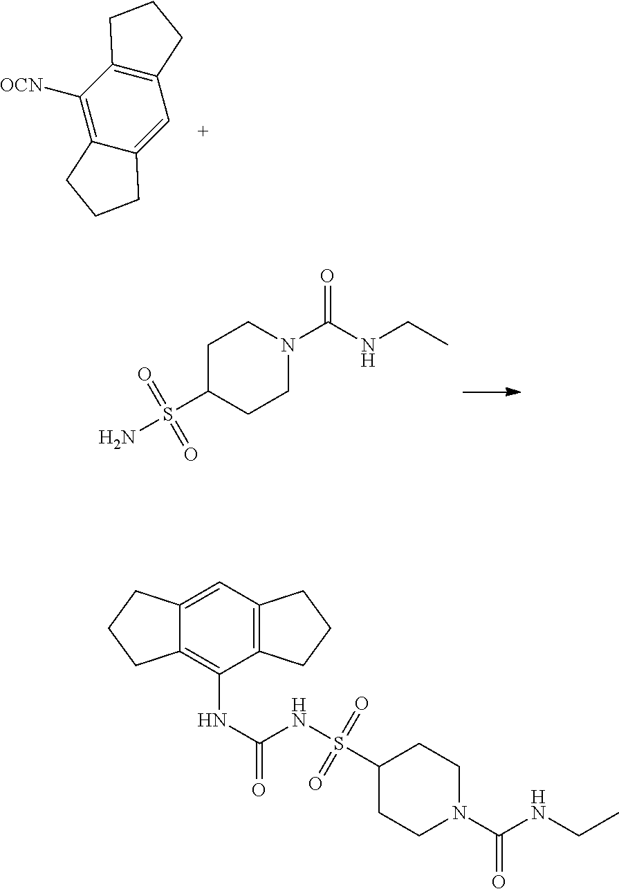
C12=C(C([OCN])=C3C(=C1)CCC3)CCC2.C1(S(N)(=O)=O)CCN(C(NCC)=O)CC1.C12=C(C=C3C(=C1NC(=O)NS(C1CCN(C(NCC)=O)CC1)(=O)=O)CCC3)CCC2
